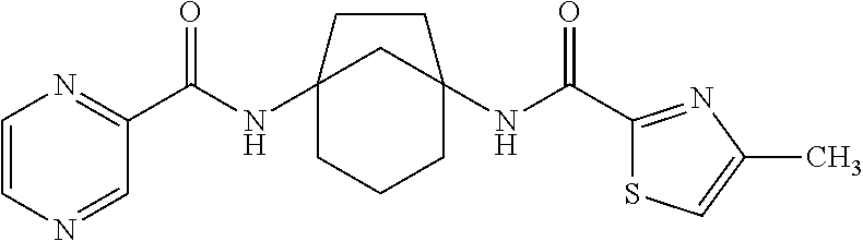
C12(NC(C3=NC=CN=C3)=O)CCCC(NC(C3=NC(C)=CS3)=O)(C1)CC2
